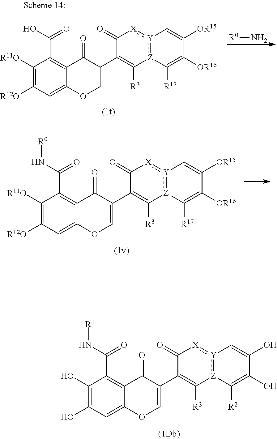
C1([R11O])=C([R12O])C=C2C(=C1C(O)=O)C(=O)C(C1=C([R3])[Z]3:[Y](:[X]C1=O)C=C([OR15])C([OR16])=C3[R17])=CO2.[R0]N.C1([R11O])=C([R12O])C=C2C(=C1C(=O)N[R0])C(=O)C(C1=C([R3])[Z]3:[Y](:[X]C1=O)C=C([OR15])C([OR16])=C3[R17])=CO2.C1(O)=C(O)C=C2C(=C1C(N[R1])=O)C(=O)C(C1=C([R3])[Z]3:[Y](:[X]C1=O)C=C(O)C(O)=C3[R2])=CO2
